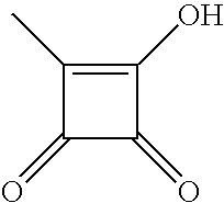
C1(=O)C(=O)C(O)=C1C
